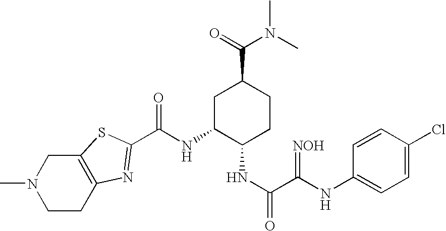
C(NC1C(NC(=O)C(=[NOH])NC2=CC=C(Cl)C=C2)CCC(C(=O)N(C)C)C1)(=O)C1=NC2=C(CN(C)CC2)S1
